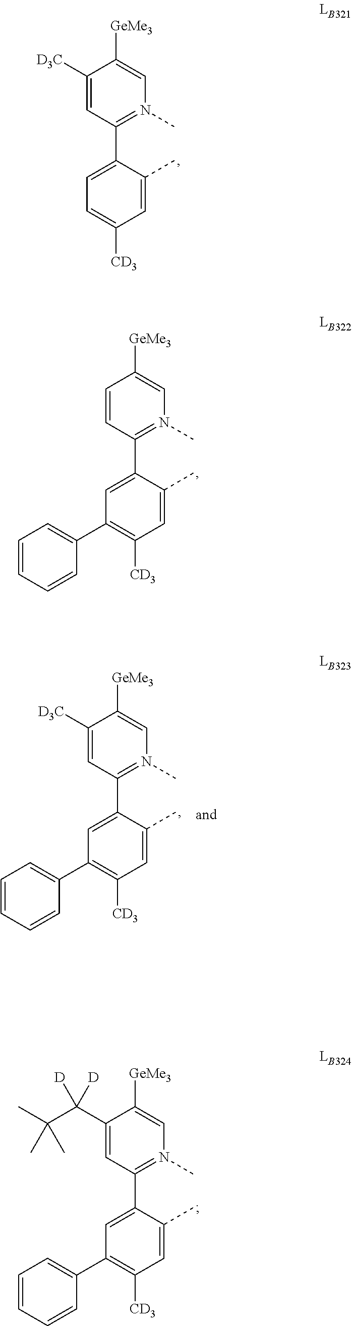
C1([D3C])=CC(C2=CC=C([CD3])C=C2C)=N(C)C=C1[GeMe3].C1=CC(C2=CC(C3=CC=CC=C3)=C([CD3])C=C2C)=N(C)C=C1[GeMe3].C1([D3C])=CC(C2=CC(C3=CC=CC=C3)=C([CD3])C=C2C)=N(C)C=C1[GeMe3].C1(C(C(C)(C)C)([D])[D])=CC(C2=CC(C3=CC=CC=C3)=C([CD3])C=C2C)=N(C)C=C1[GeMe3]
